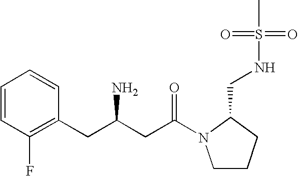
C1=CC(F)=C(CC(CC(=O)N2CCCC2CNS(C)(=O)=O)N)C=C1
